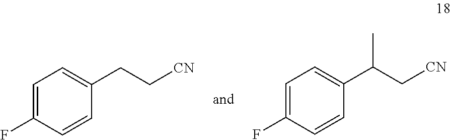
C1=C(F)C=CC(CC[CN])=C1.C1=C(F)C=CC(C(C[CN])C)=C1
